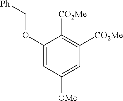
C1(OC[Ph])=CC([OMe])=CC([CO2Me])=C1[CO2Me]
